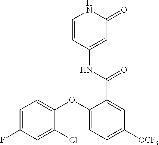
C1=CC(NC(=O)C2=CC([OCF3])=CC=C2OC2=CC=C(F)C=C2Cl)=CC(=O)N1
